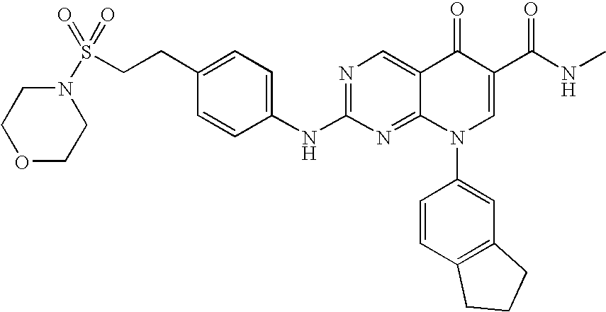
C(CC1=CC=C(NC2=NC=C3C(=N2)N(C2=CC4=C(C=C2)CCC4)C=C(C(NC)=O)C3=O)C=C1)S(=O)(=O)N1CCOCC1
